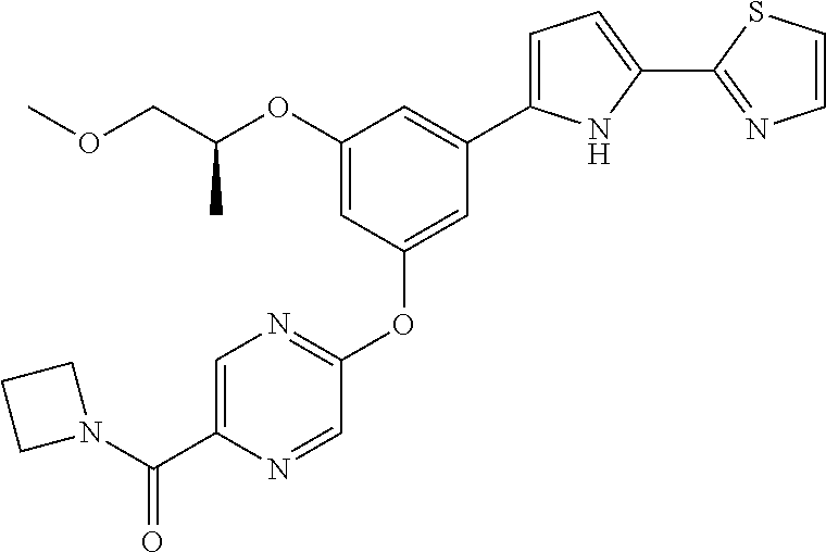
C1(OC(COC)C)=CC(OC2=NC=C(C(=O)N3CCC3)N=C2)=CC(C2=CC=C(C3=NC=CS3)N2)=C1
